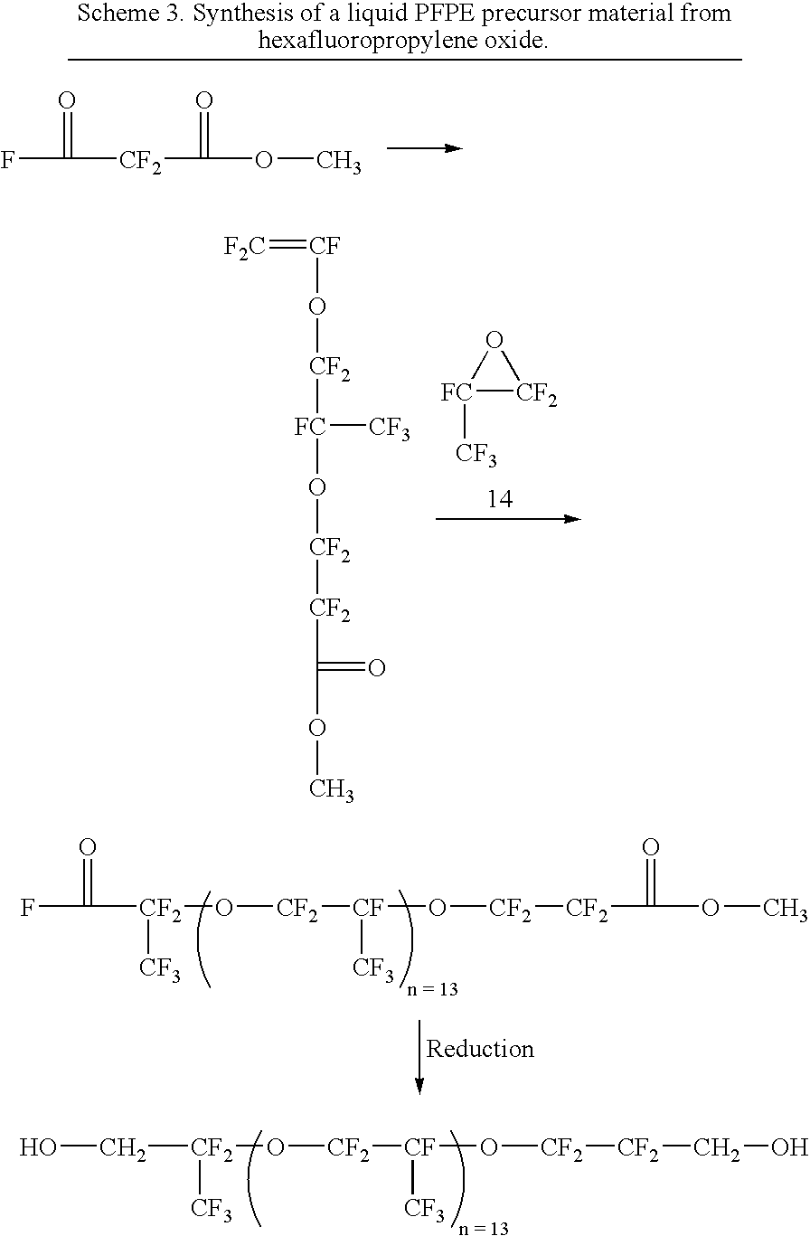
[FC]1([CF3])[CF2]O1.[CF](O[CF2][FC](O[CF2][CF2]C(=O)OC)[CF3])=[F2C].FC(=O)[CF2](O[CF2][CF](O[CF2][CF2]C(=O)OC)[CF3])[CF3].C([CF2](O[CF2][CF](O[CF2][CF2]CO)[CF3])[CF3])O.FC(=O)[CF2]C(=O)OC
